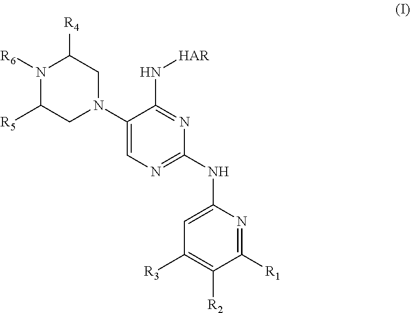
C1(N2CC([R5])N([R6])C([R4])C2)=CN=C(NC2=CC([R3])=C([R2])C([R1])=N2)N=C1N[HAR]
